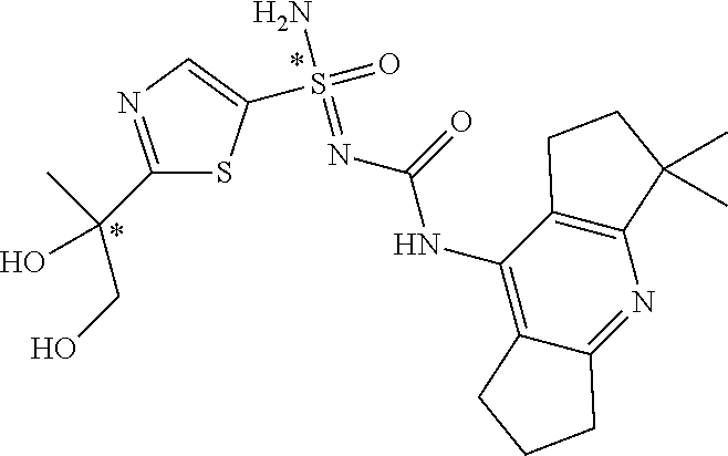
C1(C(CO)(O)C)=NC=C(S(=O)(N)=NC(NC2=C3C(=NC4=C2CCC4(C)C)CCC3)=O)S1
